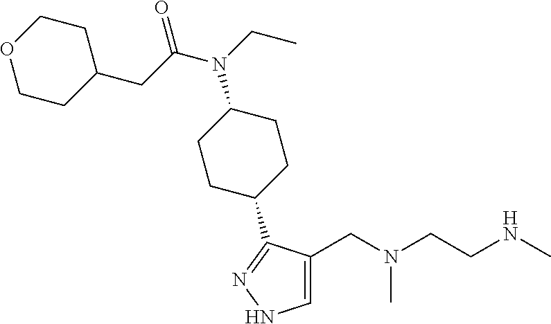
C1=C(CN(CCNC)C)C(C2CCC(N(CC)C(CC3CCOCC3)=O)CC2)=NN1
